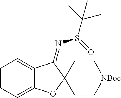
C1=CC=C2C(=C1)C(=NS(C(C)(C)C)=O)C1(O2)CC[NBoc]CC1
